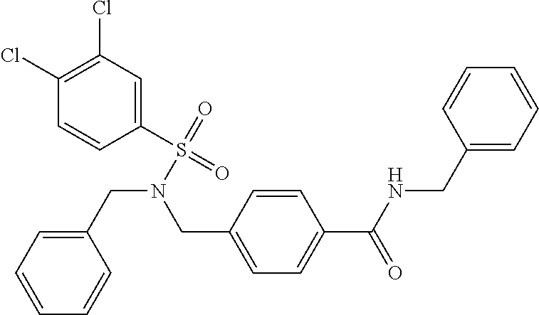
C1(CN(S(=O)(=O)C2=CC(Cl)=C(Cl)C=C2)CC2=CC=C(C(NCC3=CC=CC=C3)=O)C=C2)=CC=CC=C1
